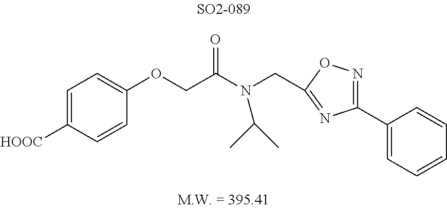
C1(OCC(N(C(C)C)CC2=NC(C3=CC=CC=C3)=NO2)=O)=CC=C([HOOC])C=C1
